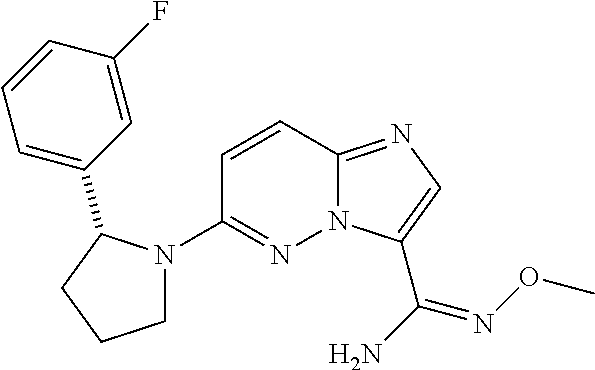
N12C(=NC=C1C(N)=NOC)C=CC(N1CCCC1C1=CC=CC(F)=C1)=N2
